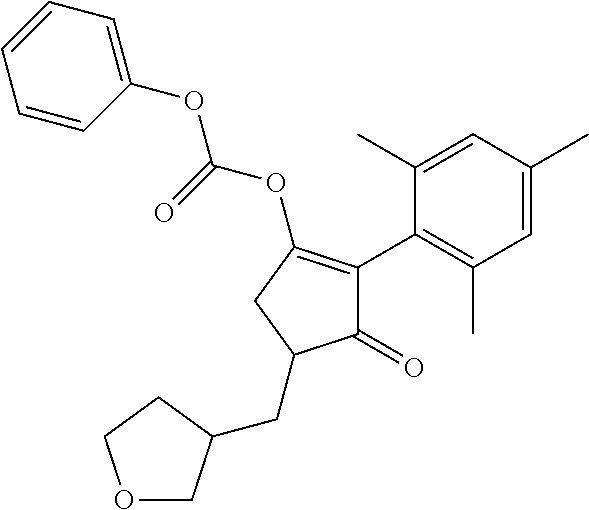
C1(=O)C(C2=C(C)C=C(C)C=C2C)=C(OC(=O)OC2=CC=CC=C2)CC1CC1COCC1
